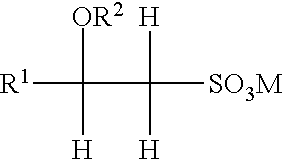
[R1]C([OR2])(C([H])([H])[SO3M])[H]
